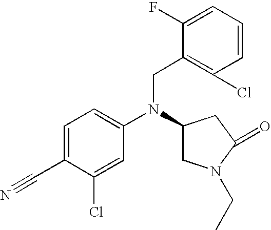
C1=C(C#N)C(Cl)=CC(N(C2CN(CC)C(=O)C2)CC2=C(Cl)C=CC=C2F)=C1
